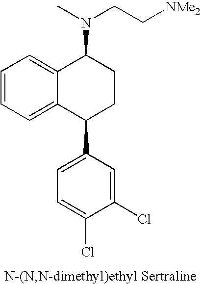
C1=CC=C2C(=C1)C(N(C)CC[NMe2])CCC2C1=CC=C(Cl)C(Cl)=C1
